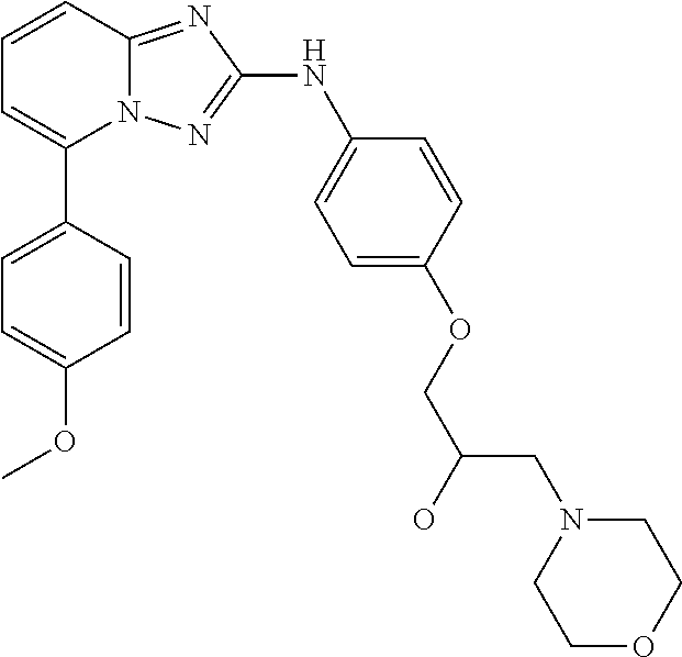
C1=CC2=NC(NC3=CC=C(OCC(O)CN4CCOCC4)C=C3)=NN2C(C2=CC=C(OC)C=C2)=C1
